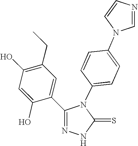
C1(O)=C(CC)C=C(C2=NNC(=S)N2C2=CC=C(N3C=NC=C3)C=C2)C(O)=C1
